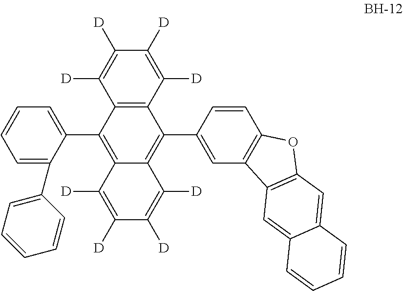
C12=C(C([D])=C([D])C([D])=C1[D])C(C1=CC3=C(C=C1)OC1=C3C=C3C(=C1)C=CC=C3)=C1C(=C2C2=CC=CC=C2C2=CC=CC=C2)C([D])=C([D])C([D])=C1[D]
